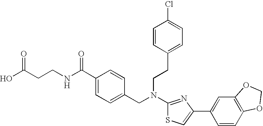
C(CCNC(C1=CC=C(CN(CCC2=CC=C(Cl)C=C2)C2=NC(C3=CC4=C(C=C3)OCO4)=CS2)C=C1)=O)(O)=O
